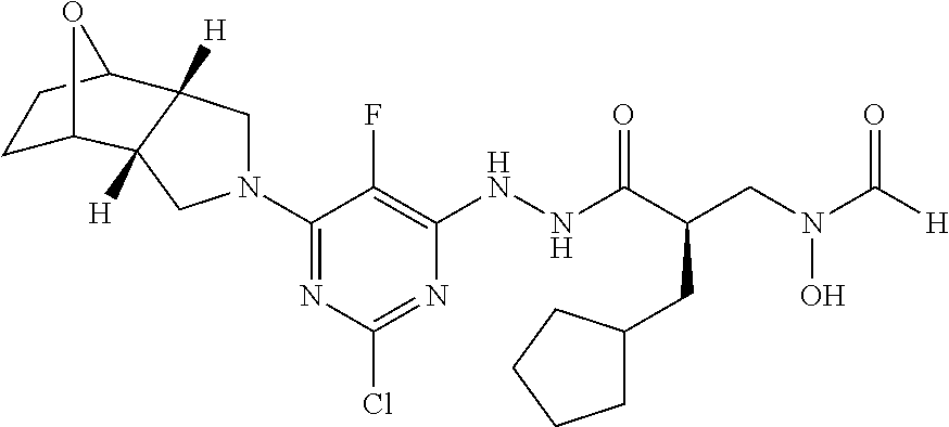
C1(N2CC3([H])C([H])(C2)C2CCC3O2)=NC(Cl)=NC(NNC(C(CN(C([H])=O)O)CC2CCCC2)=O)=C1F
